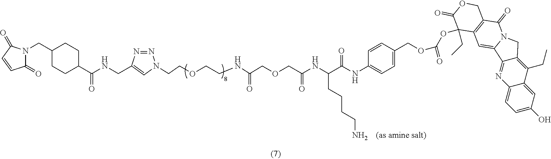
C1=CC(NC(C(NC(COCC(NCCOCCN2N=NC(CNC(C3CCC(CN4C(=O)C=CC4=O)CC3)=O)=C2)=O)=O)CCCCN)=O)=CC=C1COC(=O)OC1(CC)C2=C(C(=O)N3CC4=C(CC)C5=CC(O)=CC=C5N=C4C3=C2)COC1=O
